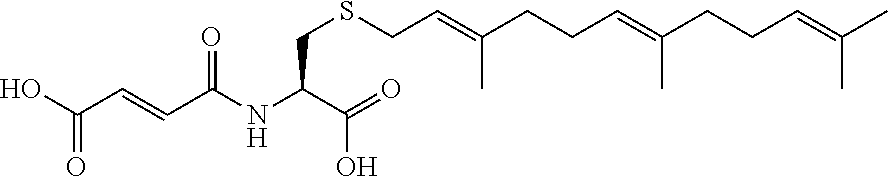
OC(C=CC(NC(C(=O)O)CSCC=C(CCC=C(CCC=C(C)C)C)C)=O)=O
